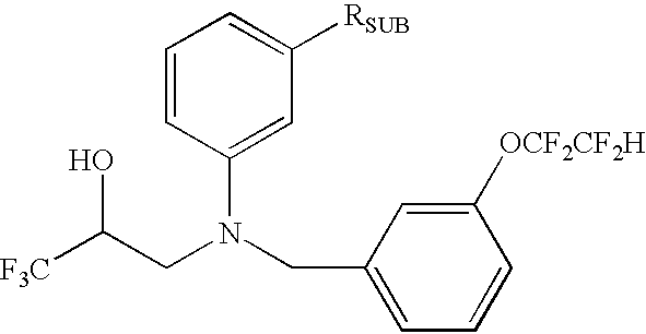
[F3C]C(CN(CC1=CC=CC([OCF2CF2H])=C1)C1=CC([RSUB])=CC=C1)O
